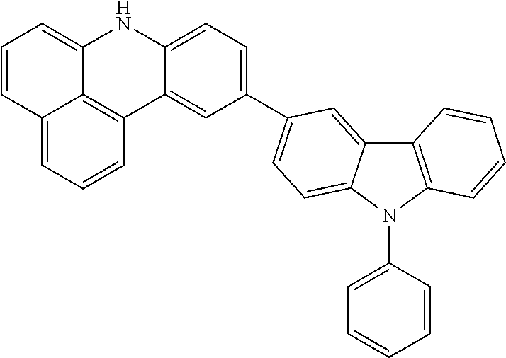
C1(C2=CC=C3C(=C2)C2=C(N3C3=CC=CC=C3)C=CC=C2)=CC=C2C(=C1)C1=C3C(=CC=CC3=CC=C1)N2
